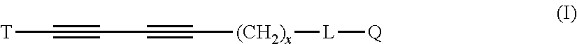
[T]C#CC#C[(CH2)x][L][Q]
